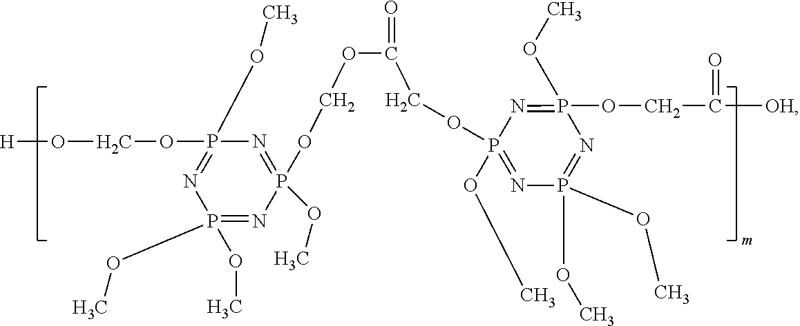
P1(OC)(OC)=NP(OC)(OCOC(=O)COP2(OC)=NP(OC)(OC)=NP(OCC([OH])=O)(OC)=N2)=NP(OCO[H])(OC)=N1
